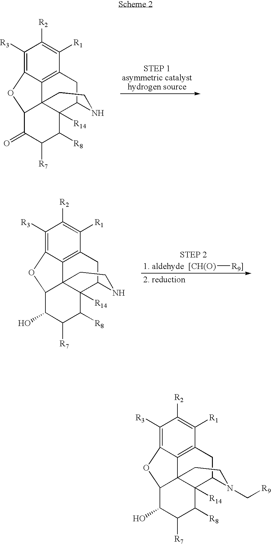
C1([R3])=C2C3=C(C([R1])=C1[R2])CC1C4([R14])C3(C(C(=O)C([R7])C4[R8])O2)CCN1.[[CH(O)][R9]].[1. aldehyde].[2. reduction].C1([R3])=C2C3=C(C([R1])=C1[R2])CC1C4([R14])C3(C(C(O)C([R7])C4[R8])O2)CCN1.C1([R3])=C2C3=C(C([R1])=C1[R2])CC1C4([R14])C3(C(C(O)C([R7])C4[R8])O2)CCN1C[R9]
